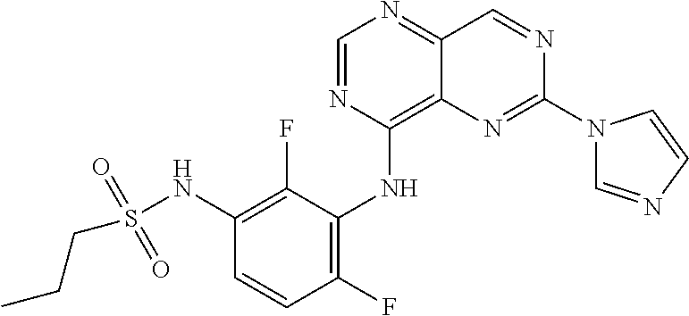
C1=NC(NC2=C(F)C=CC(NS(CCC)(=O)=O)=C2F)=C2C(=N1)C=NC(N1C=NC=C1)=N2
